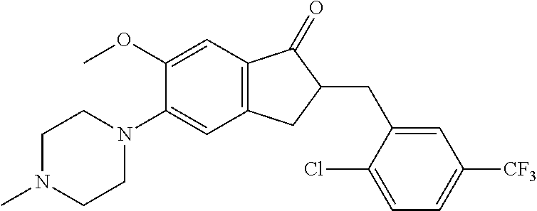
C1(OC)=CC2=C(C=C1N1CCN(C)CC1)CC(CC1=CC([CF3])=CC=C1Cl)C2=O
